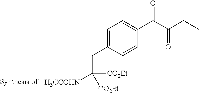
C1=C(CC([H3CCOHN])([CO2Et])[CO2Et])C=CC(C(C(CC)=O)=O)=C1
